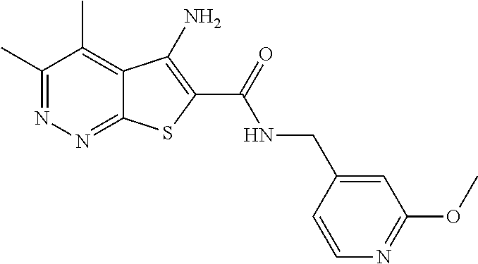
C1(C)=NN=C2C(=C1C)C(N)=C(C(=O)NCC1=CC(OC)=NC=C1)S2
